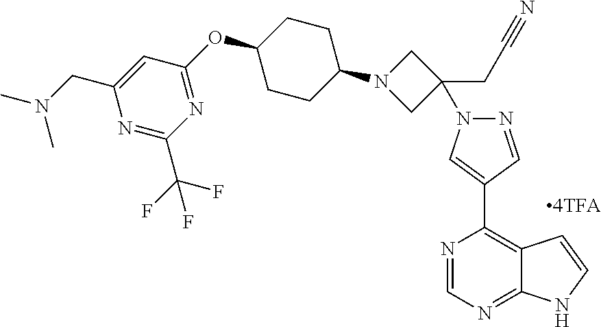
N1=CC(C2=C3C(=NC=N2)NC=C3)=CN1C1(CC#N)CN(C2CCC(OC3=NC(C(F)(F)F)=NC(CN(C)C)=C3)CC2)C1
